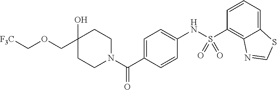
[F3C]COCC1(O)CCN(C(C2=CC=C(NS(C3=C4C(=CC=C3)SC=N4)(=O)=O)C=C2)=O)CC1
